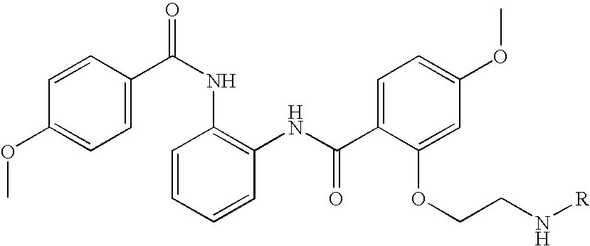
C1=C(C(NC2=C(NC(C3=CC=C(OC)C=C3OCCN[R])=O)C=CC=C2)=O)C=CC(OC)=C1
